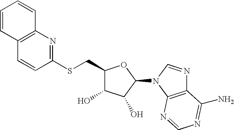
C1(SCC2C(O)C(O)C(N3C4=C(N=C3)C(N)=NC=N4)O2)=NC2=C(C=C1)C=CC=C2
